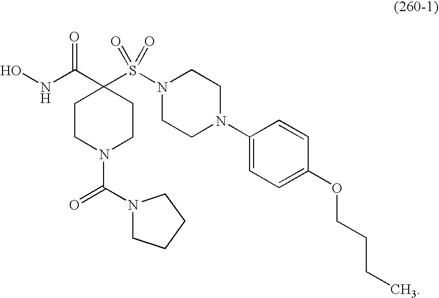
ONC(C1(S(N2CCN(C3=CC=C(OCCCC)C=C3)CC2)(=O)=O)CCN(C(N2CCCC2)=O)CC1)=O
